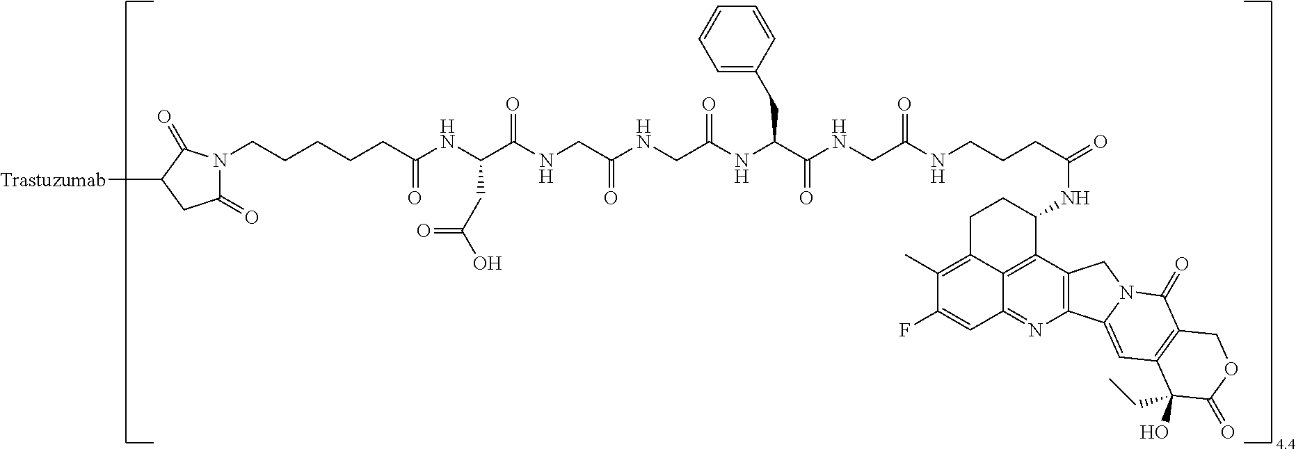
C(CCCCC(NC(C(NCC(NCC(NC(C(NCC(NCCCC(=O)NC1C2=C3C(=NC4=C2CN2C4=CC4=C(C2=O)COC(=O)C4(CC)O)C=C(F)C(C)=C3CC1)=O)=O)CC1=CC=CC=C1)=O)=O)=O)CC(O)=O)=O)N1C(=O)CC([Trastuzumab])C1=O
